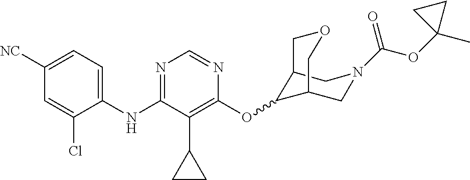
C1(NC2=NC=NC(OC3C4CN(C(OC5(C)CC5)=O)CC3COC4)=C2C2CC2)=CC=C([NC])C=C1Cl
